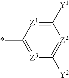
C1([Y1])=[Z1]C(*)=[Z3]C([Y2])=[Z2]1
